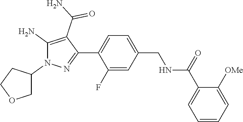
C1=C(F)C(C2=NN(C3CCOC3)C(N)=C2C(N)=O)=CC=C1CNC(C1=CC=CC=C1[OMe])=O
